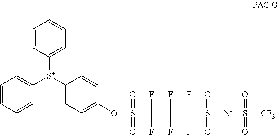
C1=CC=CC([S+](C2=CC=CC=C2)C2=CC=C(OS(C(F)(F)C(F)(F)C(F)(F)S(=O)(=O)[N-]S(=O)(=O)[CF3])(=O)=O)C=C2)=C1
